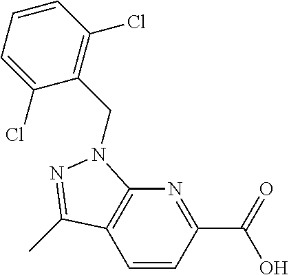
C1=CC(C(=O)O)=NC2=C1C(C)=NN2CC1=C(Cl)C=CC=C1Cl
